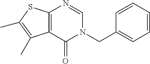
C12=C(C(C)=C(C)S1)C(=O)N(CC1=CC=CC=C1)C=N2
